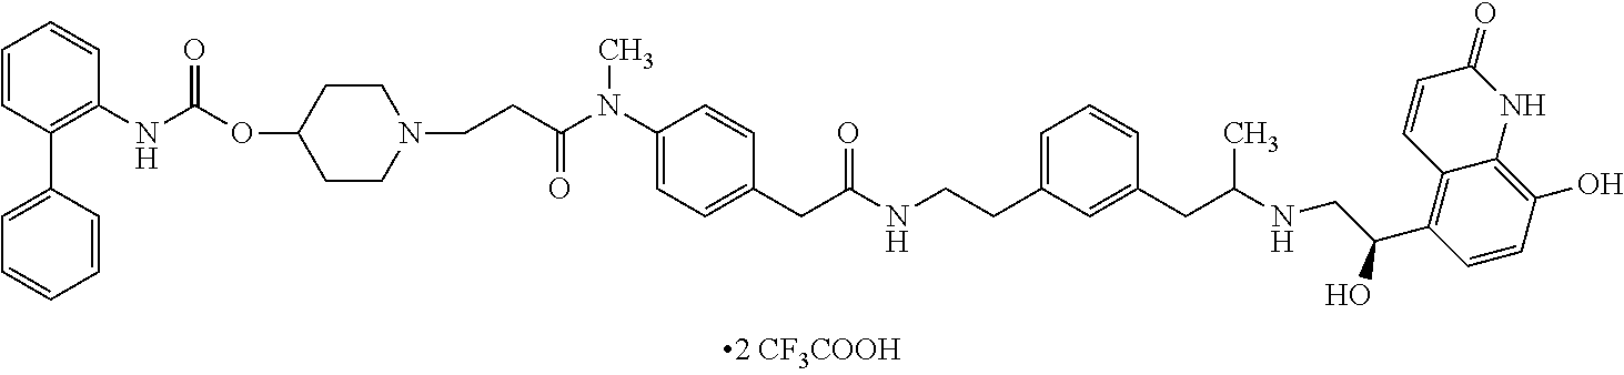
C1=CC(C2=CC=CC=C2)=C(NC(=O)OC2CCN(CCC(N(C3=CC=C(CC(NCCC4=CC=CC(CC(C)NCC(C5=C6C(=C(O)C=C5)NC(=O)C=C6)O)=C4)=O)C=C3)C)=O)CC2)C=C1
